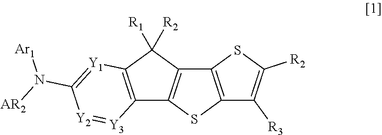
C12=C(C([R1])([R2])C3=C1SC1=C3SC([R2])=C1[R3])[Y1]=C(N([Ar1])[AR2])[Y2]=[Y3]2
